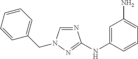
N1=CN(CC2=CC=CC=C2)N=C1NC1=CC(N)=CC=C1
